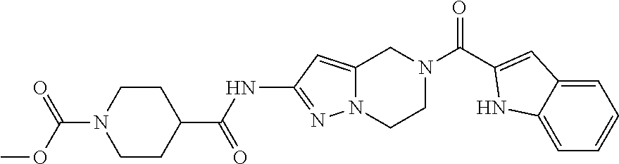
C1N(C(OC)=O)CCC(C(NC2=NN3C(=C2)CN(C(=O)C2=CC4=CC=CC=C4N2)CC3)=O)C1
